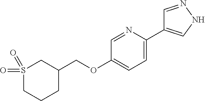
S1(=O)(=O)CC(COC2=CC=C(C3=CNN=C3)N=C2)CCC1
